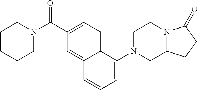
C1CCCN(C(=O)C2=CC=C3C(=C2)C=CC=C3N2CC3N(CC2)C(=O)CC3)C1
